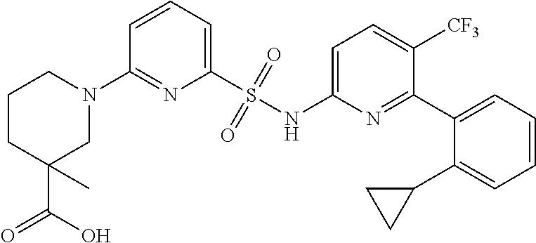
C1=CC=C(S(NC2=CC=C([CF3])C(C3=CC=CC=C3C3CC3)=N2)(=O)=O)N=C1N1CCCC(C(O)=O)(C)C1
